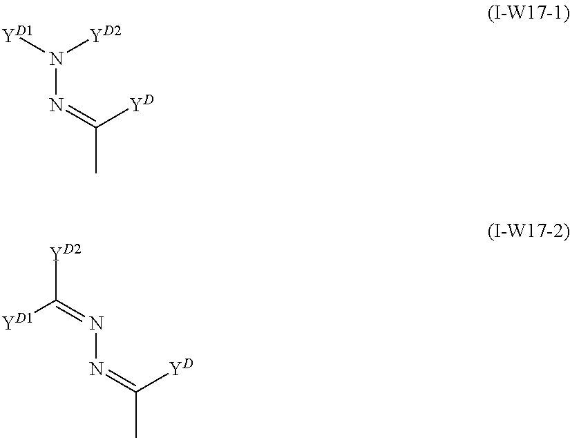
CC(=NN([YD1])[YD2])[YD].CC(=NN=C([YD2])[YD1])[YD]
